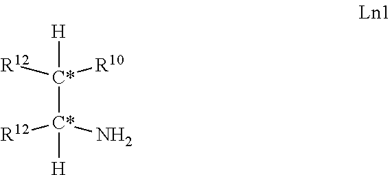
[C*]([C*]([H])([R12])N)([H])([R12])[R10]
